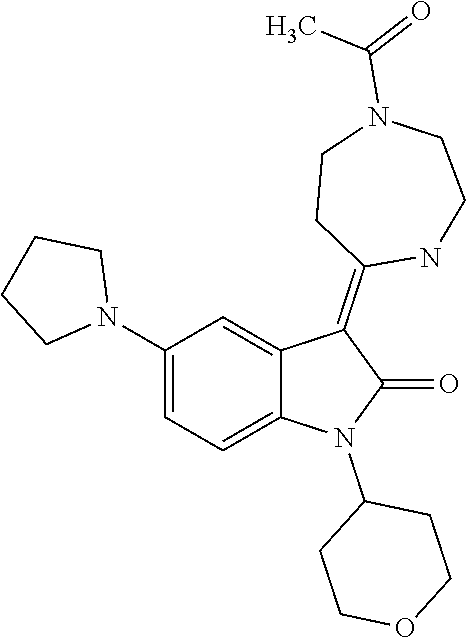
C1COCCC1N1C(=O)C(=C2CCN(C(C)=O)CCN2)C2=CC(N3CCCC3)=CC=C12
